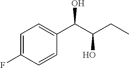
C1=C(F)C=CC(C(C(O)CC)O)=C1
